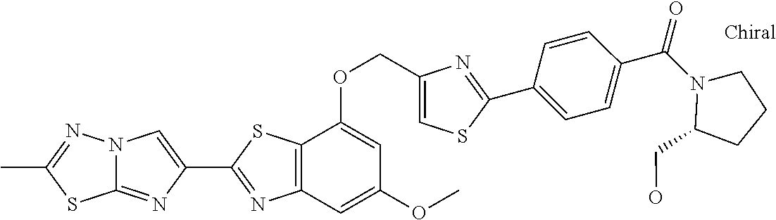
C12=NC(C3=NC4=C(S3)C(OCC3=CSC(C5=CC=C(C(N6CCCC6CO)=O)C=C5)=N3)=CC(OC)=C4)=CN1N=C(C)S2
